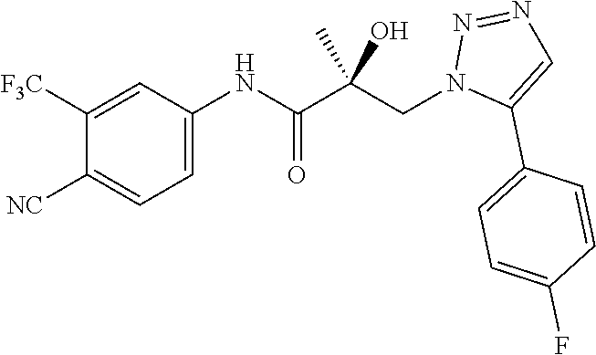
C1=C([F3C])C([NC])=CC=C1NC(C(CN1C(C2=CC=C(F)C=C2)=CN=N1)(C)O)=O
